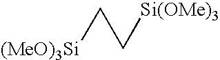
[(MeO)3Si]CC[Si(OMe)3]
